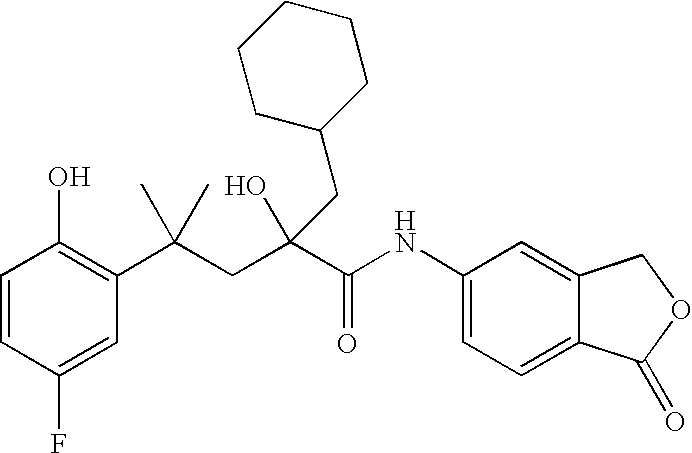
C1=CC(F)=CC(C(CC(C(NC2=CC=C3C(=C2)COC3=O)=O)(O)CC2CCCCC2)(C)C)=C1O
